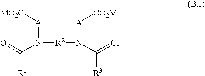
N([R2]N(C([R3])=O)[A][CO2M])(C([R1])=O)[A][MO2C]
